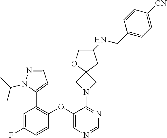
C1(OC2=C(C3=CC=NN3C(C)C)C=C(F)C=C2)=CN=CN=C1N1CC2(C1)OCC(NCC1=CC=C([CN])C=C1)C2
